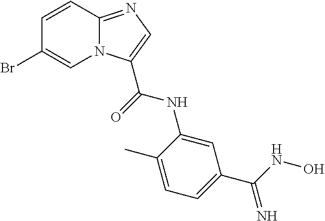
C1(Br)=CN2C(=NC=C2C(=O)NC2=CC(C(NO)=N)=CC=C2C)C=C1
